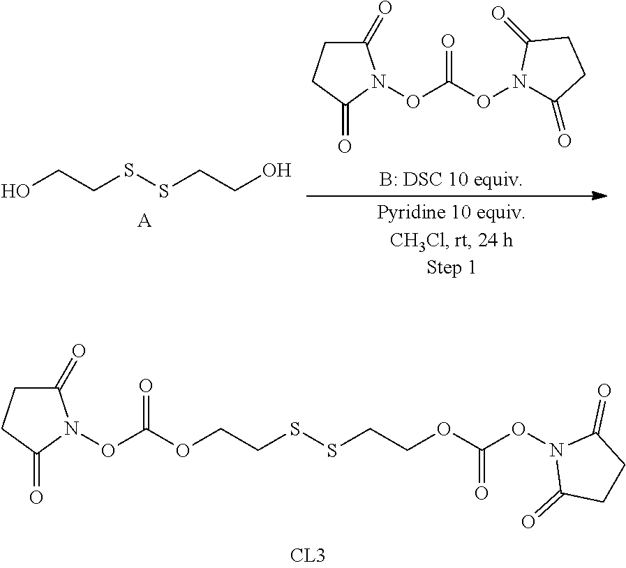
OCCSSCCO.[A].C1C(=O)N(OC(ON2C(=O)CCC2=O)=O)C(=O)C1.O=C1N(OC(OCCSSCCOC(=O)ON2C(=O)CCC2=O)=O)C(=O)CC1
